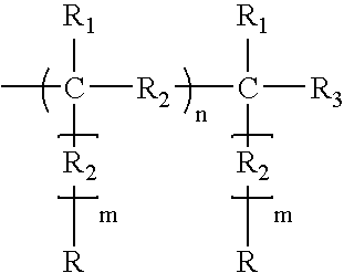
CC([R2]C([R3])([R1])[R2][R])([R1])[R2][R]
